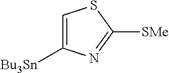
C1=C([Bu3Sn])N=C([SMe])S1
